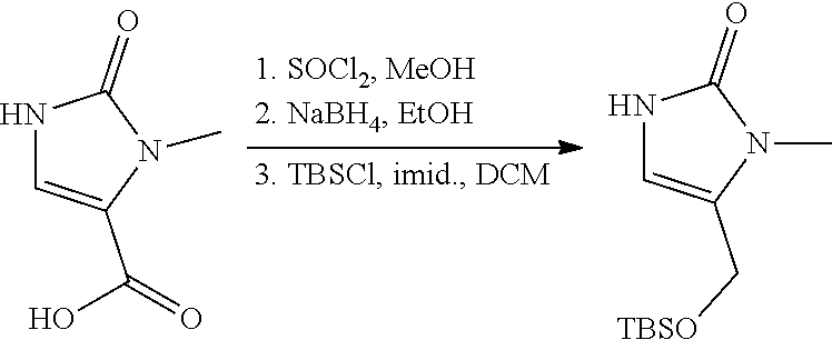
N1C=C(C(O)=O)N(C)C1=O.N1C=C(C[TBSO])N(C)C1=O
